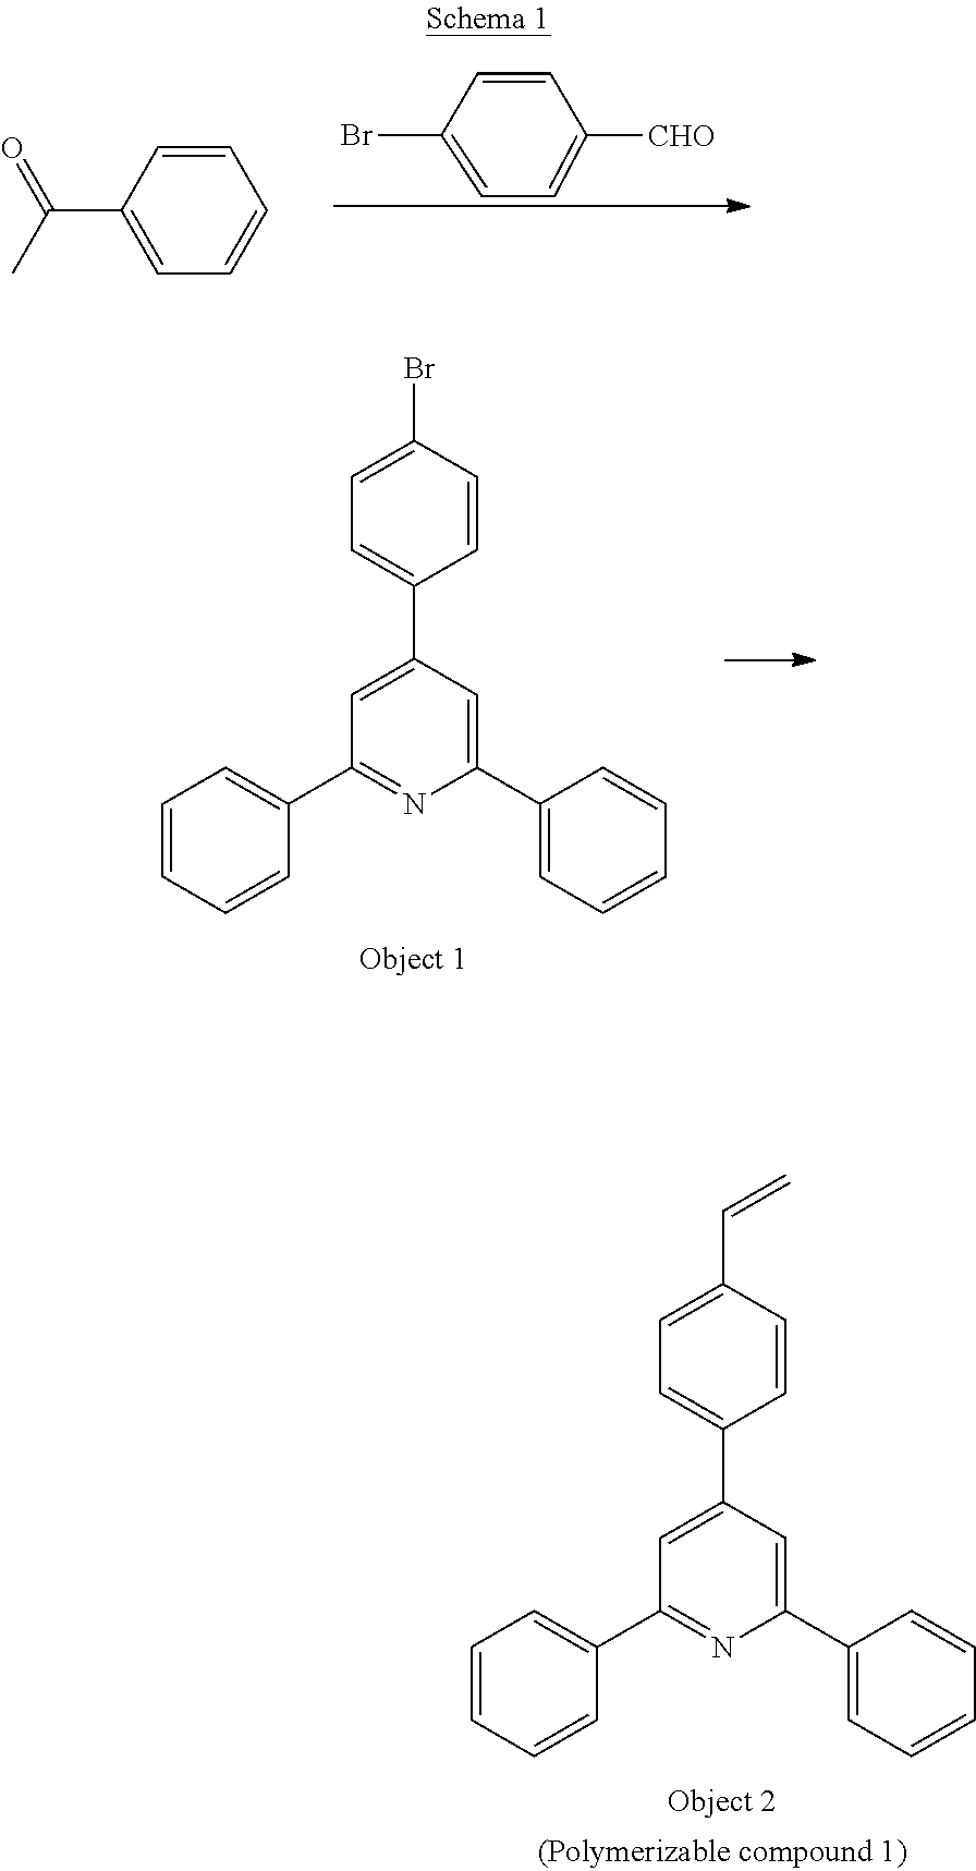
C1(C2=CC=CC=C2)=CC(C2=CC=C(C=C)C=C2)=CC(C2=CC=CC=C2)=N1.C1=CC(Br)=CC=C1[CHO].C1=CC(C(C)=O)=CC=C1.C1(C2=CC=CC=C2)=CC(C2=CC=C(Br)C=C2)=CC(C2=CC=CC=C2)=N1
